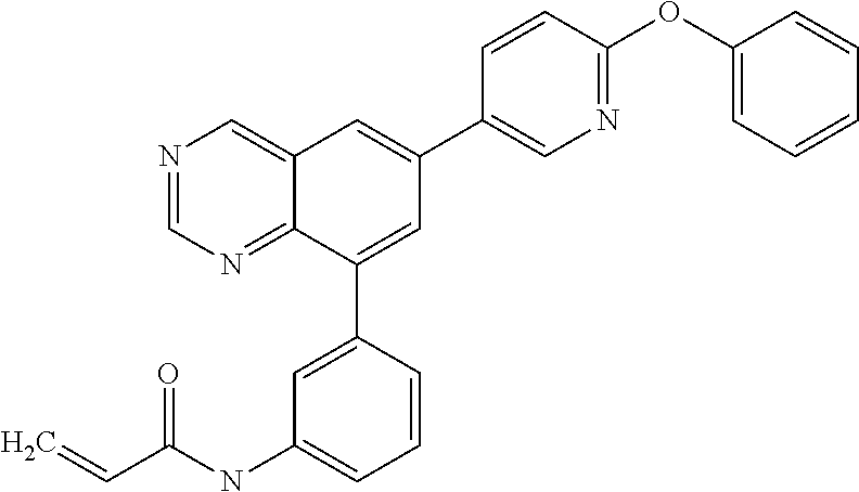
C(NC1=CC=CC(C2=CC(C3=CN=C(OC4=CC=CC=C4)C=C3)=CC3=CN=CN=C23)=C1)(C=C)=O
